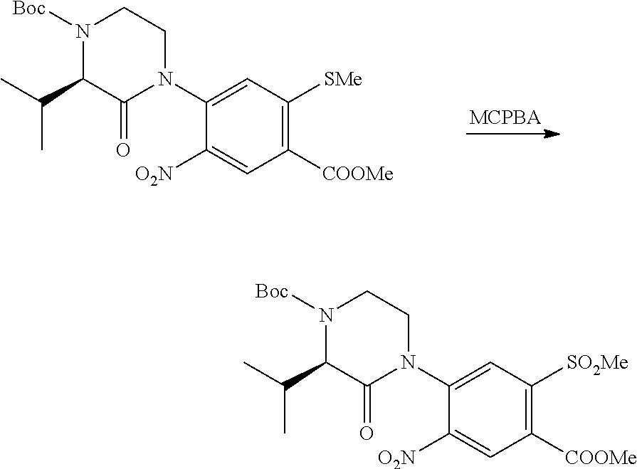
N1([Boc])C(C(C)C)C(=O)N(C2=CC([SMe])=C([COOMe])C=C2[O2N])CC1.N1([Boc])C(C(C)C)C(=O)N(C2=CC([SO2Me])=C([COOMe])C=C2[O2N])CC1
